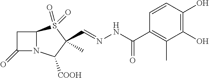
C1(=O)N2C(C1)S(=O)(=O)C(C=NNC(=O)C1=C(C)C(O)=C(O)C=C1)(C)C2[COOH]
